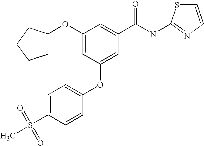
C1=C(S(C)(=O)=O)C=CC(OC2=CC(C(NC3=NC=CS3)=O)=CC(OC3CCCC3)=C2)=C1
